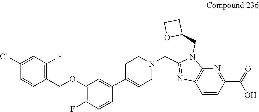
C1=CC2=C(N=C1C(=O)O)N(CC1OCC1)C(CN1CCC(C3=CC(OCC4=C(F)C=C(Cl)C=C4)=C(F)C=C3)=CC1)=N2
